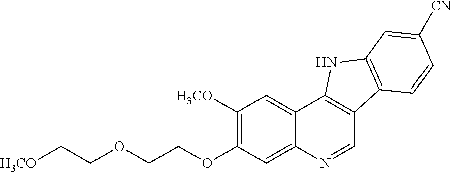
C1([H3CO])=C(OCCOCC[H3CO])C=C2C(=C1)C1=C(C=N2)C2=C(N1)C=C([CN])C=C2
